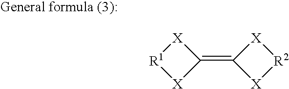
C1(=C2[X][R2][X]2)[X][R1][X]1
